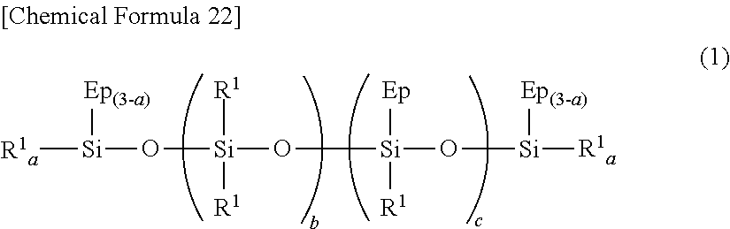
[R1a][Si]([Ep(3-a)])O[Si]([R1])([R1])O[Si](O[Si]([Ep(3-a)])[R1a])([Ep])[R1]
